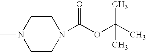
CN1CCN(C(OC(C)(C)C)=O)CC1
